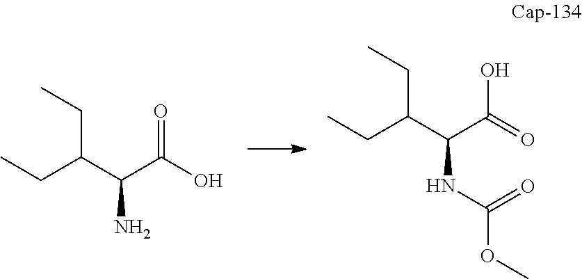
OC(=O)C(C(CC)CC)NC(OC)=O.O=C(O)C(C(CC)CC)N
